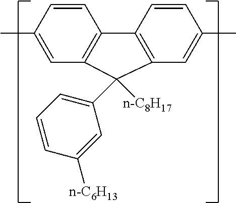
C12=C(C=C(C)C=C1)C(C1=CC=CC([n-C6H13])=C1)([n-C8H17])C1=C2C=CC(C)=C1
